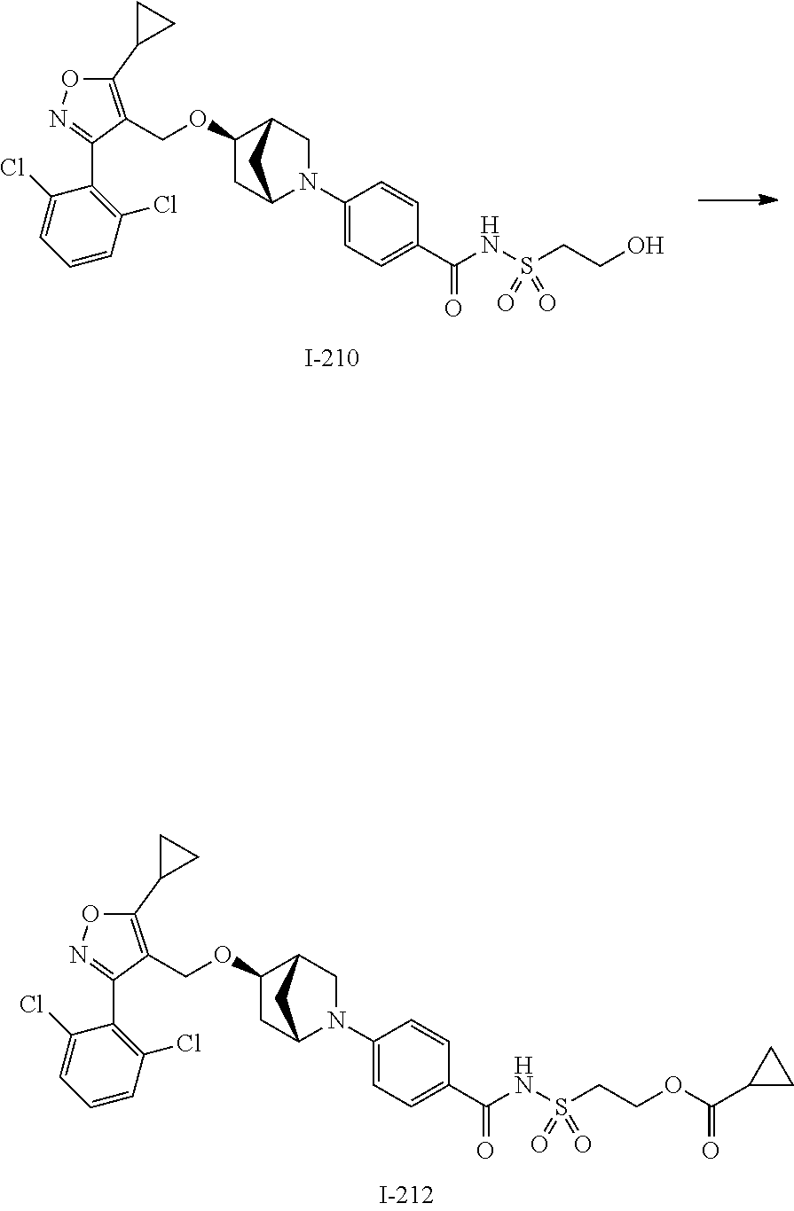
C(OC1CC2N(C3=CC=C(C(=O)NS(CCO)(=O)=O)C=C3)CC1C2)C1=C(C2CC2)ON=C1C1=C(Cl)C=CC=C1Cl.C(OC1CC2N(C3=CC=C(C(=O)NS(CCOC(=O)C4CC4)(=O)=O)C=C3)CC1C2)C1=C(C2CC2)ON=C1C1=C(Cl)C=CC=C1Cl
